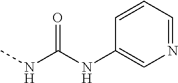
C1(NC(NC)=O)=CN=CC=C1
